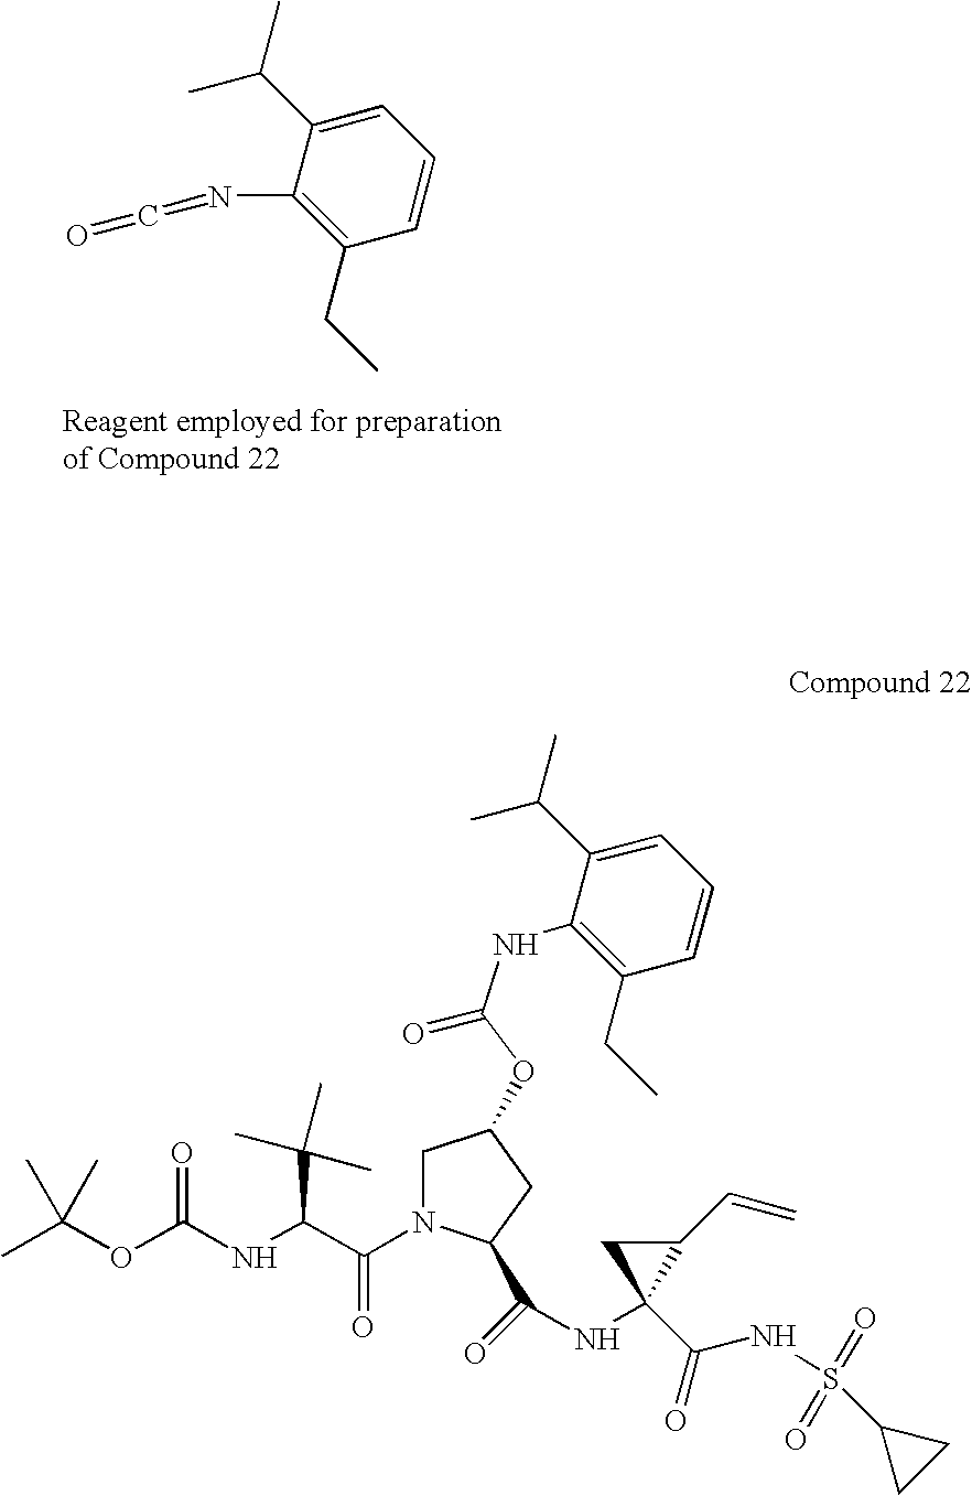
C1=C(C(C)C)C(N=C=O)=C(CC)C=C1.CC(OC(NC(C(N1CC(OC(=O)NC2=C(CC)C=CC=C2C(C)C)CC1C(=O)NC1(C(=O)NS(=O)(=O)C2CC2)C(C=C)C1)=O)C(C)(C)C)=O)(C)C
